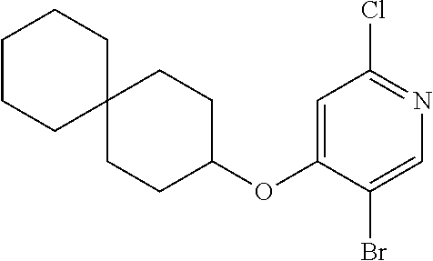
C1CCC2(CC1)CCC(OC1=CC(Cl)=NC=C1Br)CC2
